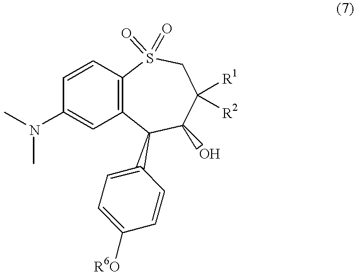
C1=CC2=C(C=C1N(C)C)C(C1=CC=C([R6O])C=C1)C(O)C([R1])([R2])CS2(=O)=O
